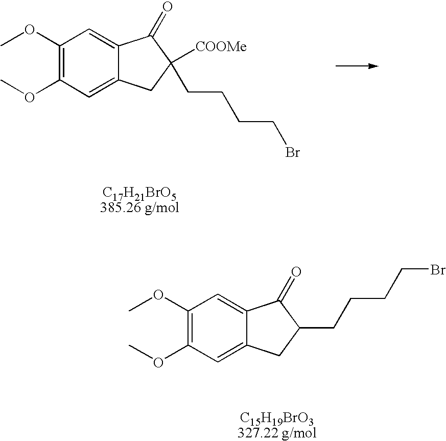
C1(OC)=C(OC)C=C2C(=C1)C(=O)C(CCCCBr)C2.C1(OC)=C(OC)C=C2C(=C1)C(=O)C([COOMe])(CCCCBr)C2.[C17H21BrO5385.26 g/mol]
